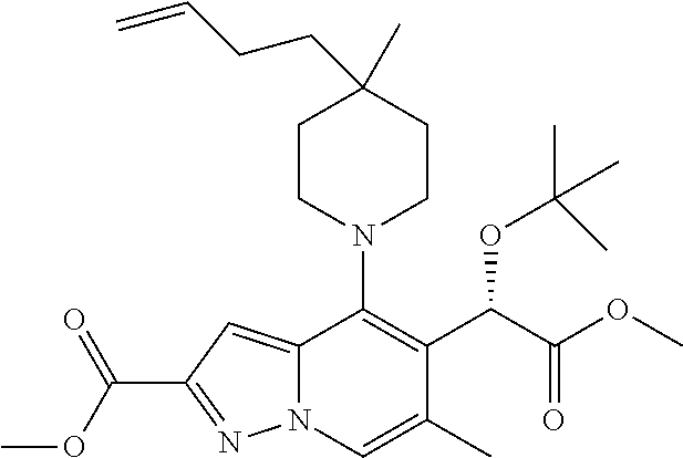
C12=CC(C(OC)=O)=NN1C=C(C)C(C(C(OC)=O)OC(C)(C)C)=C2N1CCC(CCC=C)(C)CC1
